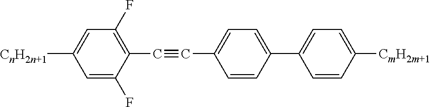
C1([CnH2n+1])=CC(F)=C(C#CC2=CC=C(C3=CC=C([CmH2m+1])C=C3)C=C2)C(F)=C1
